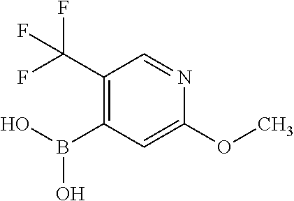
C1(C(F)(F)F)=C(B(O)O)C=C(OC)N=C1
